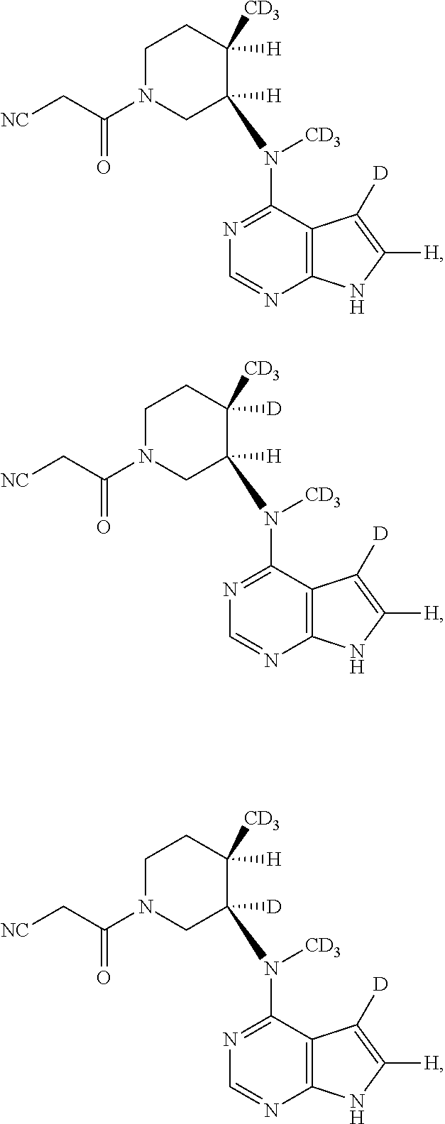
C12=C(C(N([CD3])C3([H])CN(C(C[NC])=O)CCC3([H])[CD3])=NC=N1)C([D])=C([H])N2.C12=C(C(N([CD3])C3([H])CN(C(C[NC])=O)CCC3([D])[CD3])=NC=N1)C([D])=C([H])N2.C12=C(C(N([CD3])C3([D])CN(C(C[NC])=O)CCC3([H])[CD3])=NC=N1)C([D])=C([H])N2
